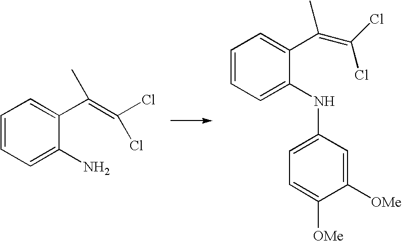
C1=CC=C(N)C(C(=C(Cl)Cl)C)=C1.C1=CC=C(NC2=CC=C([OMe])C([OMe])=C2)C(C(=C(Cl)Cl)C)=C1
